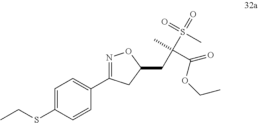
C1=C(SCC)C=CC(C2=NOC(CC(C)(S(=O)(C)=O)C(=O)OCC)C2)=C1
